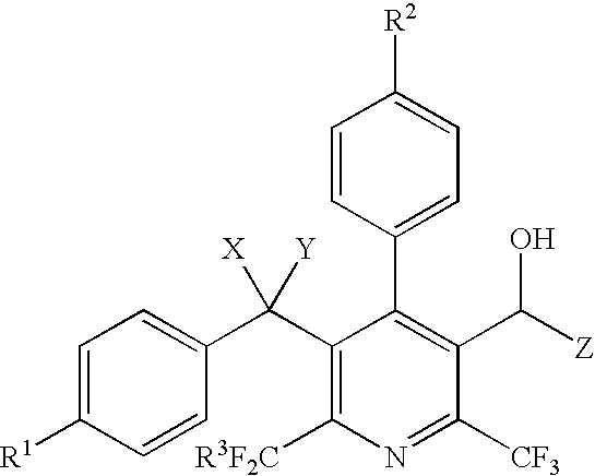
C1=C([R1])C=CC(C(C2=C([R3F2C])N=C([CF3])C(C([Z])O)=C2C2=CC=C([R2])C=C2)([X])[Y])=C1
